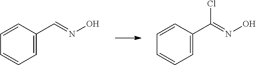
C1=C(C=NO)C=CC=C1.C1=C(C(=NO)Cl)C=CC=C1
